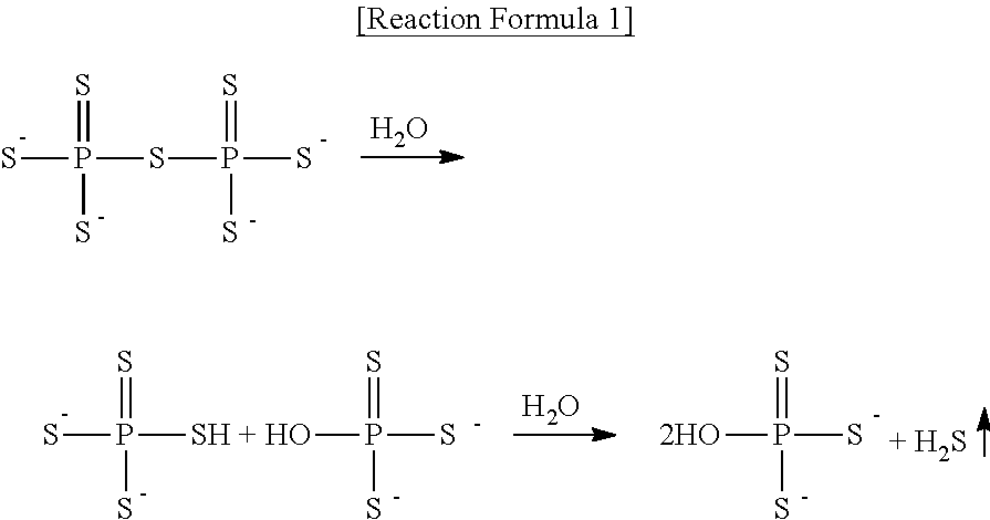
SP(=S)(S)SP(=S)(S)S.O.SP(=S)(S)[SH + HO]P(=S)(S)S.O.[ 2HO]P(=S)(S)S
